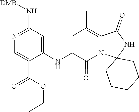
C1=C(NC2=CC(C)=C3C(=O)NC4(CCCCC4)N3C2=O)C(C(OCC)=O)=CN=C1N[DMB]
